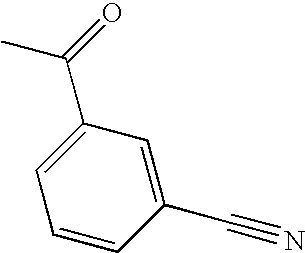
C1(C(=O)C)=CC=CC(C#N)=C1
